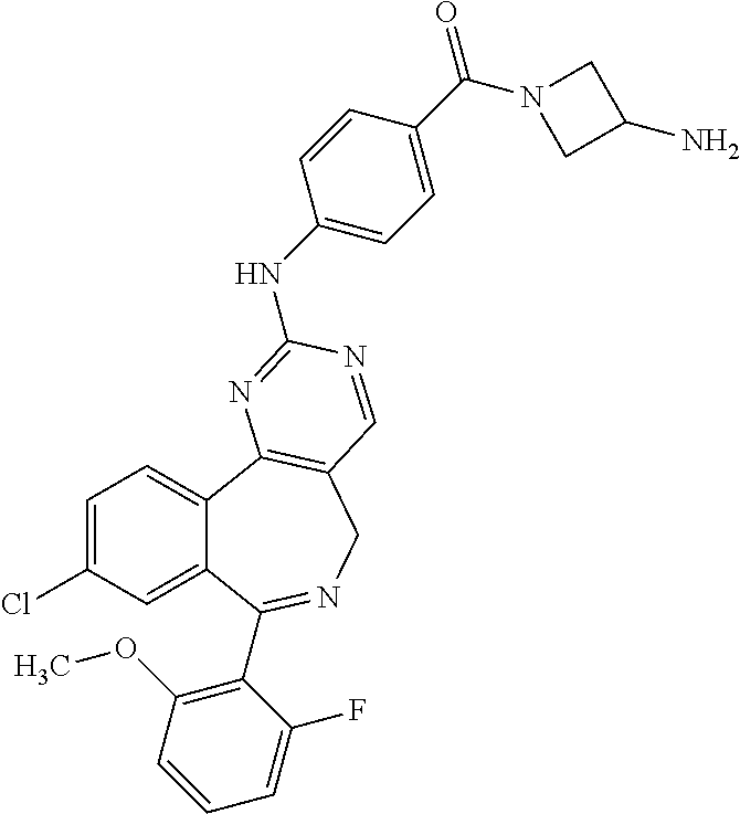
C1=C(Cl)C=C2C(=C1)C1=C(CN=C2C2=C(OC)C=CC=C2F)C=NC(NC2=CC=C(C(=O)N3CC(N)C3)C=C2)=N1
